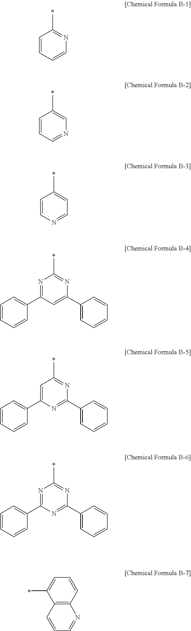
C1=CC=CN=C1C.C1=CC=NC=C1C.C1=CN=CC=C1C.N1=C(C2=CC=CC=C2)C=C(C2=CC=CC=C2)N=C1C.C1=C(C2=CC=CC=C2)N=C(C2=CC=CC=C2)N=C1C.N1=C(C2=CC=CC=C2)N=C(C2=CC=CC=C2)N=C1C.C12=C(C=CC=C1C)N=CC=C2
